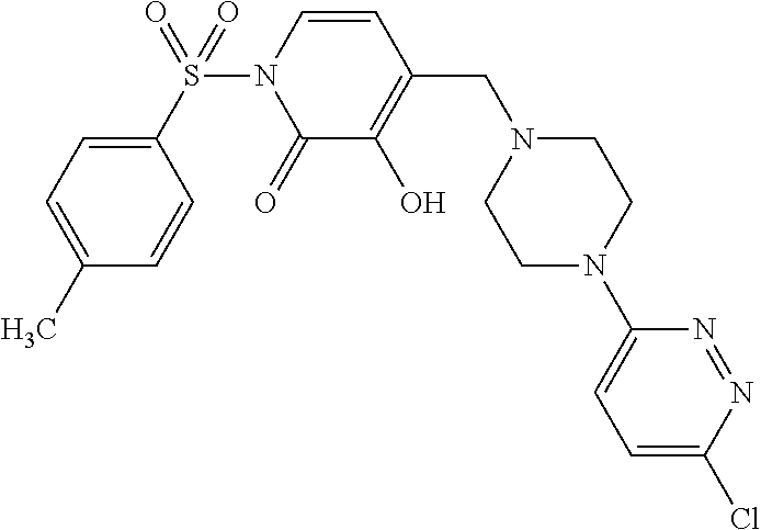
C1(S(N2C(=O)C(O)=C(CN3CCN(C4=CC=C(Cl)N=N4)CC3)C=C2)(=O)=O)=CC=C(C)C=C1
